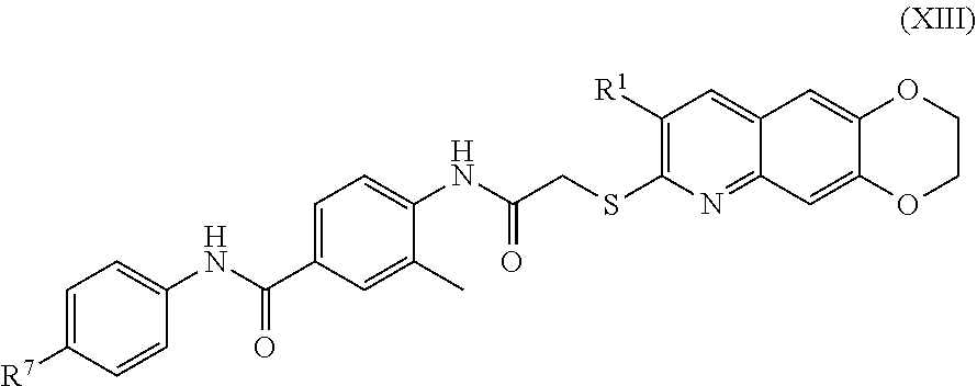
C1(NC(CSC2=C([R1])C=C3C(=N2)C=C2C(=C3)OCCO2)=O)=CC=C(C(NC2=CC=C([R7])C=C2)=O)C=C1C
